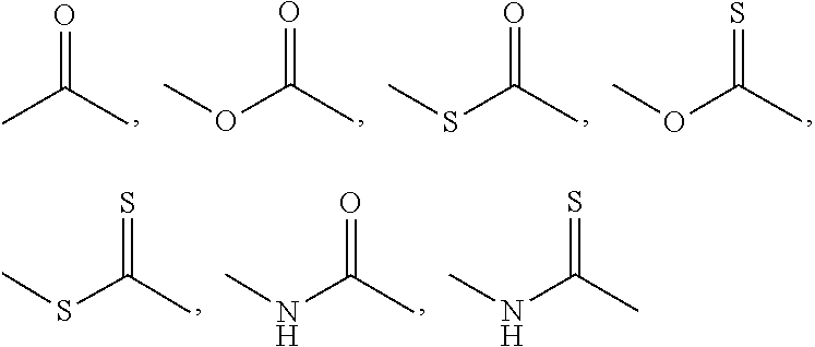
S(C)C(C)=O.O(C(C)=S)C.CC(C)=O.O(C(C)=O)C.S(C)C(C)=S.O=C(NC)C.S=C(NC)C
